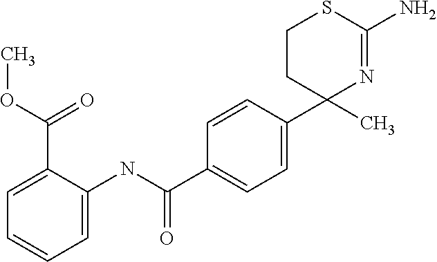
C1(C)(C2=CC=C(C(NC3=CC=CC=C3C(=O)OC)=O)C=C2)N=C(N)SCC1
